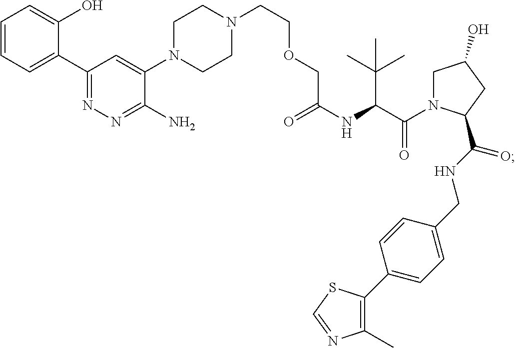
N1(CCOCC(NC(C(N2CC(O)CC2C(NCC2=CC=C(C3=C(C)N=CS3)C=C2)=O)=O)C(C)(C)C)=O)CCN(C2=CC(C3=CC=CC=C3O)=NN=C2N)CC1
